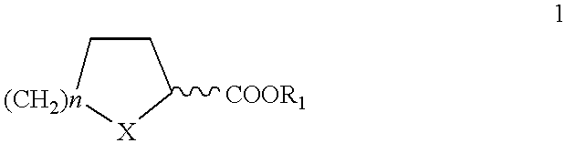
C1[(CH2)n][X]C([COOR1])C1
